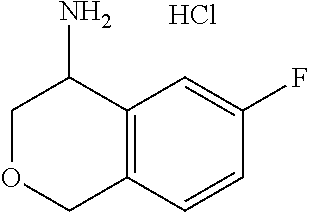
C1OCC2=C(C1N)C=C(F)C=C2.Cl
